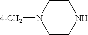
C1CN([4-CH2])CCN1
